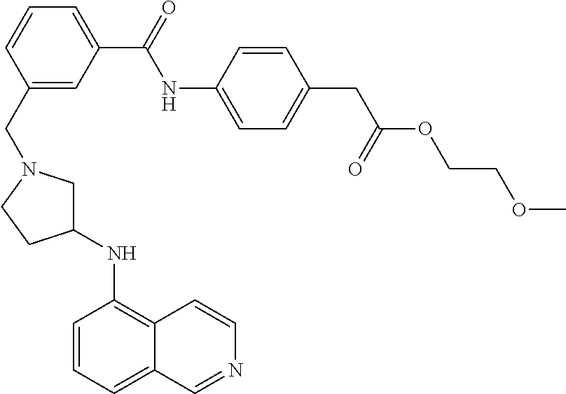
C1(CN2CC(NC3=C4C(=CC=C3)C=NC=C4)CC2)=CC(C(NC2=CC=C(CC(OCCOC)=O)C=C2)=O)=CC=C1
